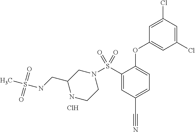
N1(S(C2=CC(C#N)=CC=C2OC2=CC(Cl)=CC(Cl)=C2)(=O)=O)CC(CNS(C)(=O)=O)NCC1.Cl
